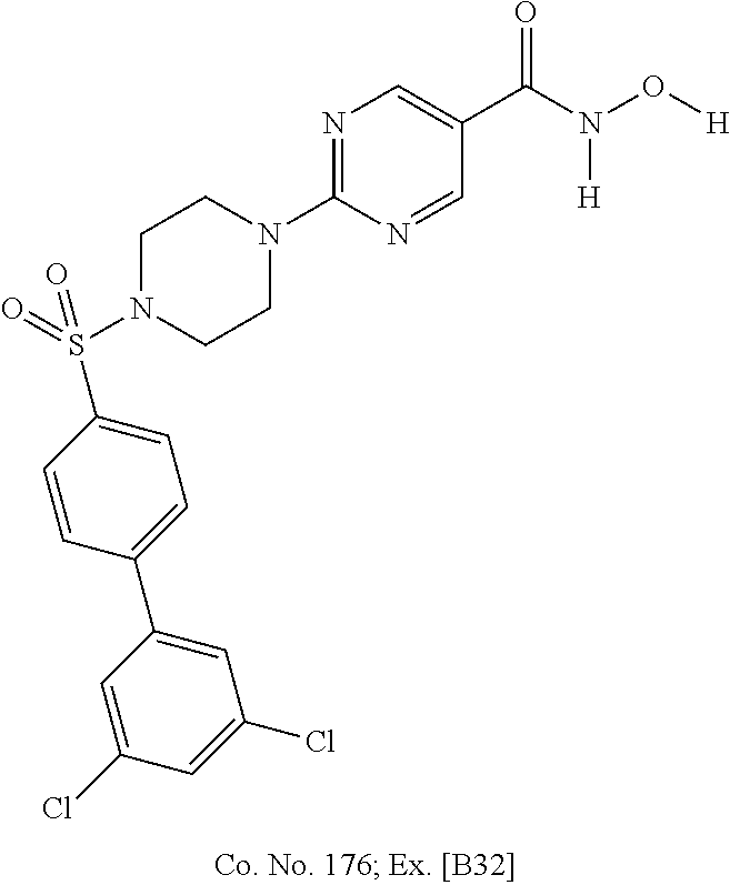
N1(C2=NC=C(C(N(O[H])[H])=O)C=N2)CCN(S(C2=CC=C(C3=CC(Cl)=CC(Cl)=C3)C=C2)(=O)=O)CC1
